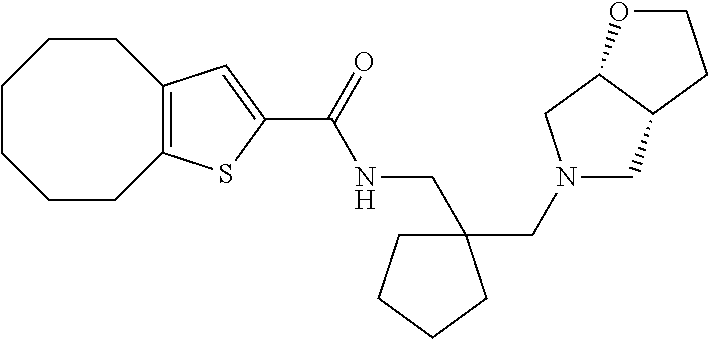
C1CCCC2=C(CC1)C=C(C(=O)NCC1(CN3CC4C(C3)OCC4)CCCC1)S2
